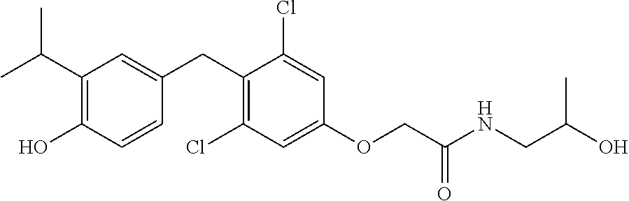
C1(CC2=CC(C(C)C)=C(O)C=C2)=C(Cl)C=C(OCC(NCC(O)C)=O)C=C1Cl
